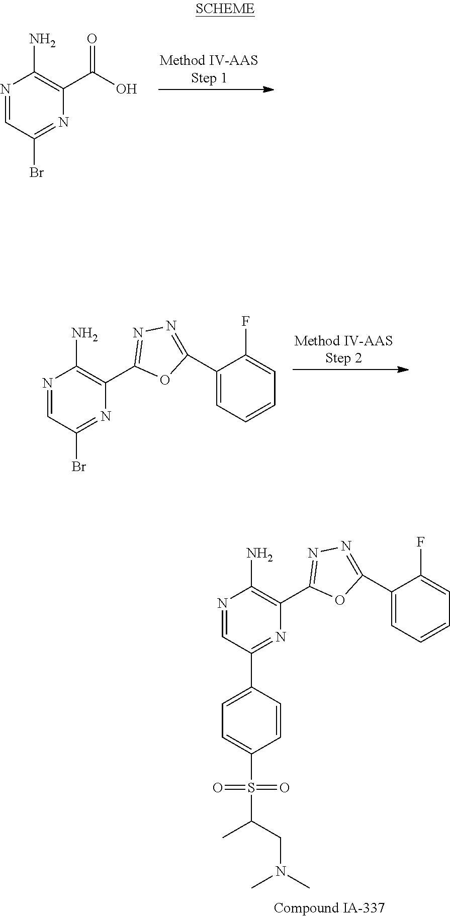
N1=CC(Br)=NC(C(O)=O)=C1N.N1=CC(Br)=NC(C2=NN=C(C3=CC=CC=C3F)O2)=C1N.N1=CC(C2=CC=C(S(=O)(=O)C(CN(C)C)C)C=C2)=NC(C2=NN=C(C3=CC=CC=C3F)O2)=C1N
